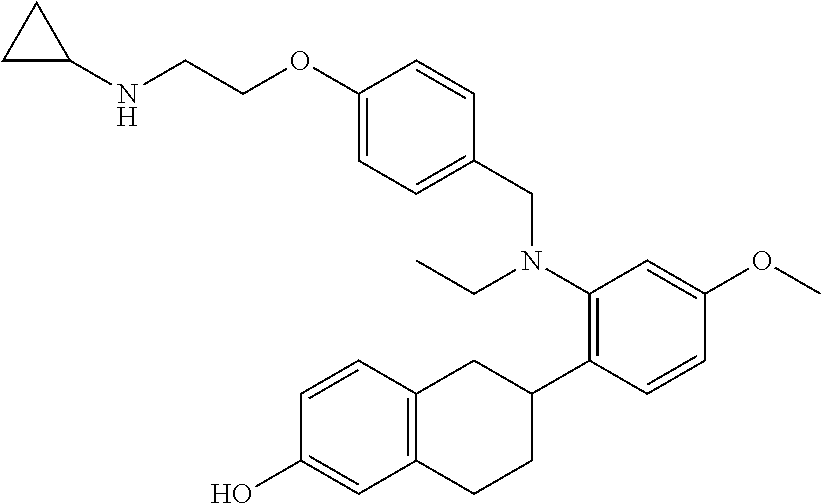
C1(O)=CC2=C(C=C1)CC(C1=C(N(CC3=CC=C(OCCNC4CC4)C=C3)CC)C=C(OC)C=C1)CC2
